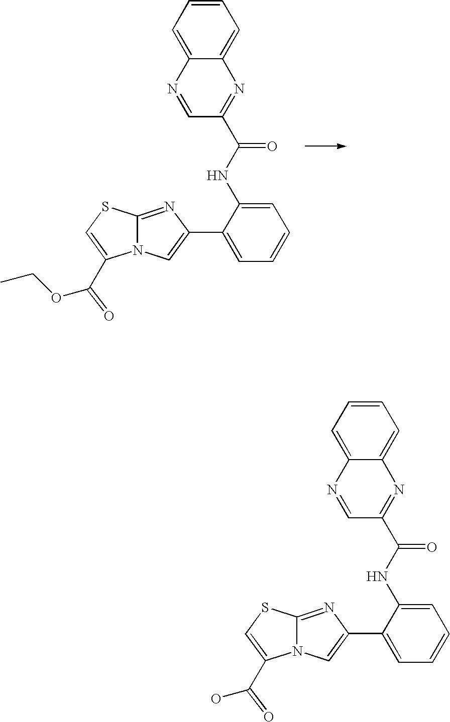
C12=NC(C3=CC=CC=C3NC(=O)C3=NC4=CC=CC=C4N=C3)=CN1C(C(OCC)=O)=CS2.C12=NC(C3=CC=CC=C3NC(=O)C3=NC4=CC=CC=C4N=C3)=CN1C(C(O)=O)=CS2
